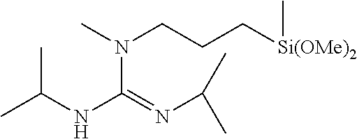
N(C(=NC(C)C)NC(C)C)(CCC[Si(OMe)2]C)C
